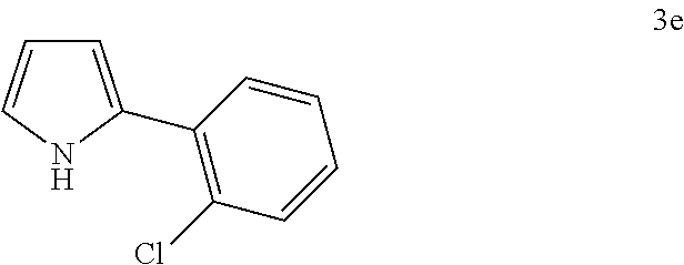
C1=C(C2=C(Cl)C=CC=C2)NC=C1
